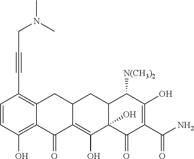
C1(=O)C2=C(O)C3(O)C(CC2CC2=C(C#CCN(C)C)C=CC(O)=C12)C([N(CH3)2])C(O)=C(C(=O)N)C3=O
